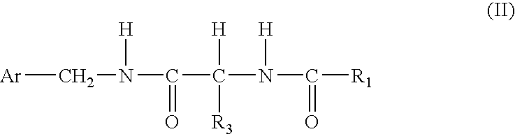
[Ar]CN([H])C(=O)C([H])([R3])N([H])C([R1])=O
